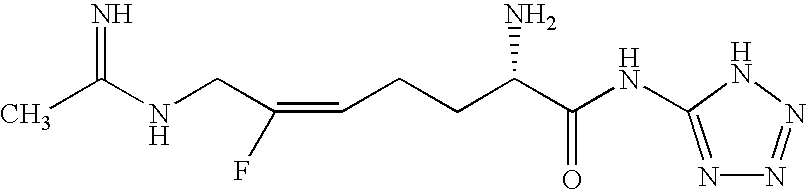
C(C(=CCCC(C(NC1=NN=NN1)=O)N)F)NC(C)=N
